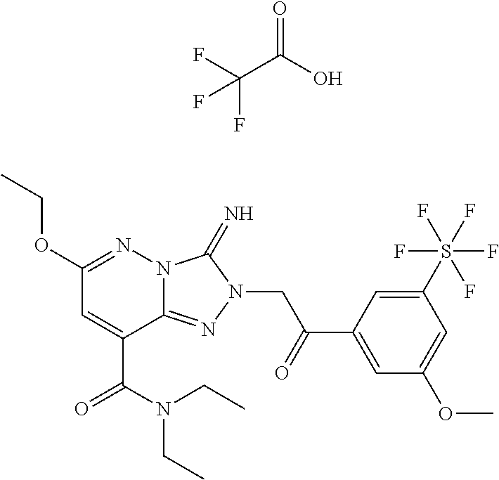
C12=NN(CC(C3=CC(OC)=CC(S(F)(F)(F)(F)F)=C3)=O)C(=N)N1N=C(OCC)C=C2C(N(CC)CC)=O.O=C(O)C(F)(F)F
